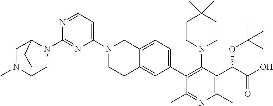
N1=CC=C(N2CCC3=CC(C4=C(N5CCC(C)(C)CC5)C(C(C(O)=O)OC(C)(C)C)=C(C)N=C4C)=CC=C3C2)N=C1N1C2CN(C)CC1CC2
